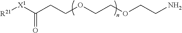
[R21][X1]C(CCOCCOCCN)=O
